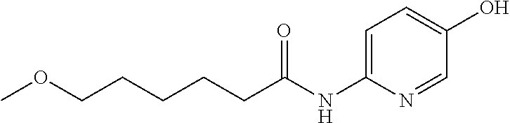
C(C(NC1=CC=C(O)C=N1)=O)CCCCOC
